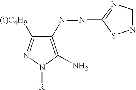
C1(N=NC2=NC=NS2)=C(N)N([R])N=C1[(t)C4H9]
